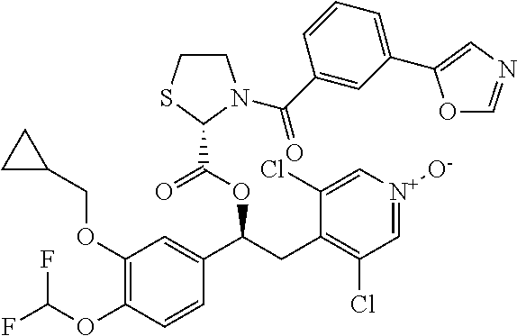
C1(OCC2CC2)=C(OC(F)F)C=CC(C(OC(C2N(C(C3=CC(C4=CN=CO4)=CC=C3)=O)CCS2)=O)CC2=C(Cl)C=[N+]([O-])C=C2Cl)=C1
